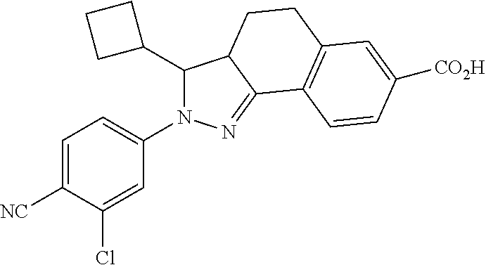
C1(C2CCC2)N(C2=CC=C([NC])C(Cl)=C2)N=C2C1CCC1=C2C=CC([CO2H])=C1
